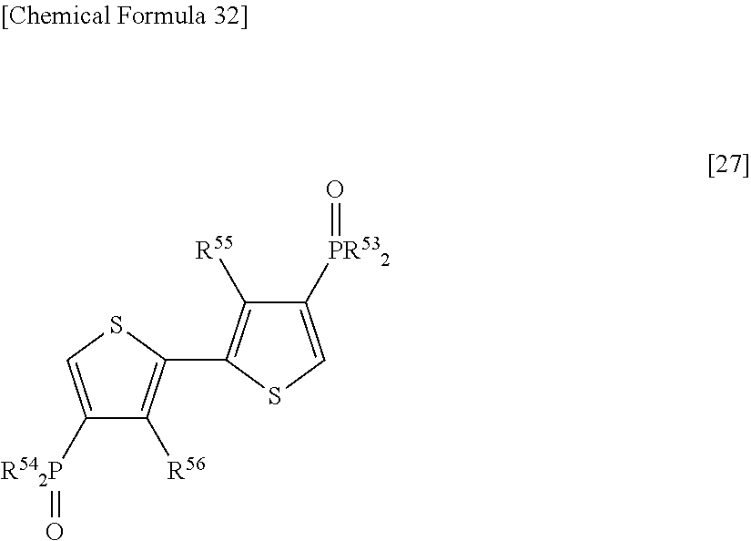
C1([R542P]=O)=CSC(C2=C([R55])C([PR532]=O)=CS2)=C1[R56]
